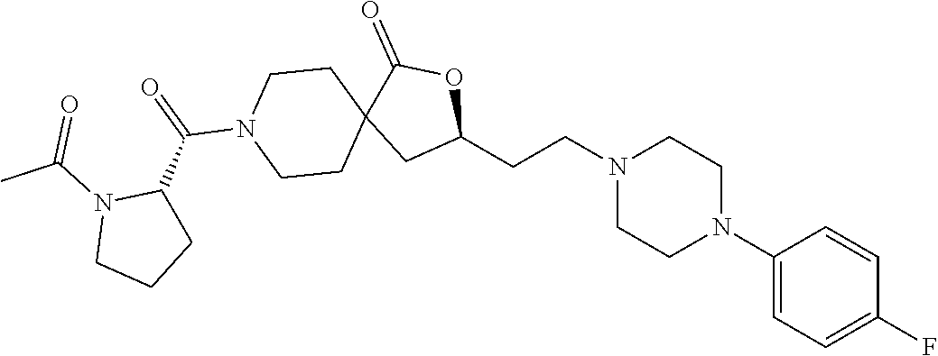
C1(N2CCN(CCC3OC(=O)C4(C3)CCN(C(C3N(C(C)=O)CCC3)=O)CC4)CC2)=CC=C(F)C=C1
